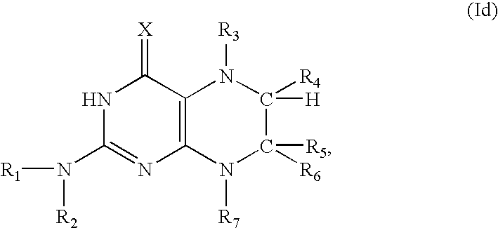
C12=C(C(=[X])NC(N([R1])[R2])=N1)N([R3])C([R4])([H])C([R5])([R6])N2[R7]
